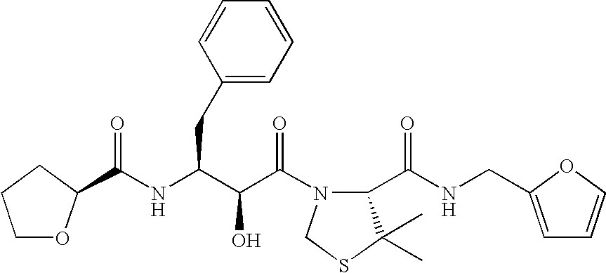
C(NC(C(C(N1C(C(NCC2=CC=CO2)=O)C(C)(C)SC1)=O)O)CC1=CC=CC=C1)(=O)C1OCCC1
